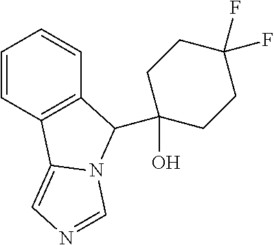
C1=CC2=C(C=C1)C(C1(O)CCC(F)(F)CC1)N1C2=CN=C1
